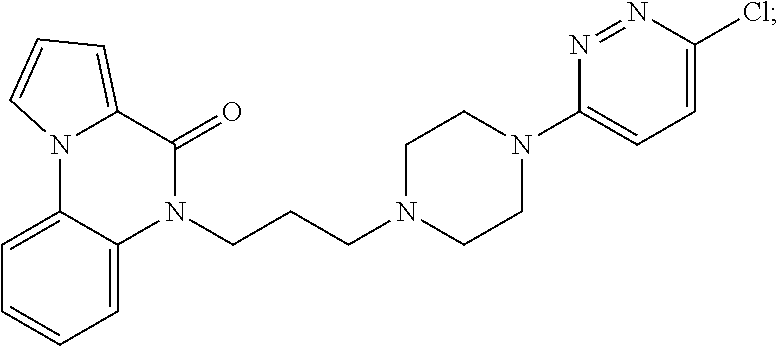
C1=C2C(=CC=C1)N(CCCN1CCN(C3=CC=C(Cl)N=N3)CC1)C(=O)C1=CC=CN21
